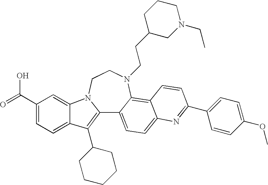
C12=C(C3CCCCC3)C3=CC=C(C(=O)O)C=C3N1CCN(CCC1CN(CC)CCC1)C1=C3C(=CC=C21)N=C(C1=CC=C(OC)C=C1)C=C3
